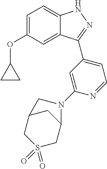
C1=C(OC2CC2)C=C2C(=C1)NN=C2C1=CC=NC(N2C3CC(CS(=O)(=O)C3)C2)=C1
